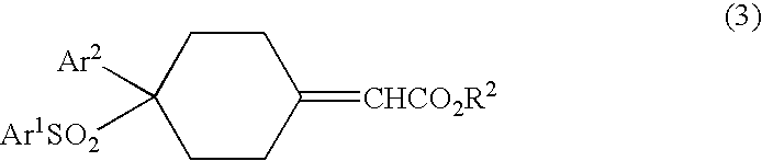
C1([Ar2])([Ar1SO2])CCC(=[CHCO2R2])CC1
